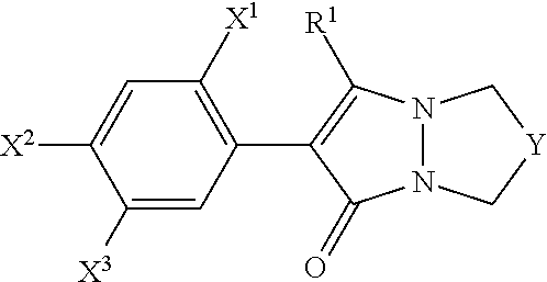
C1=C([X3])C([X2])=CC([X1])=C1C1=C([R1])N2N(C1=O)C[Y]C2
